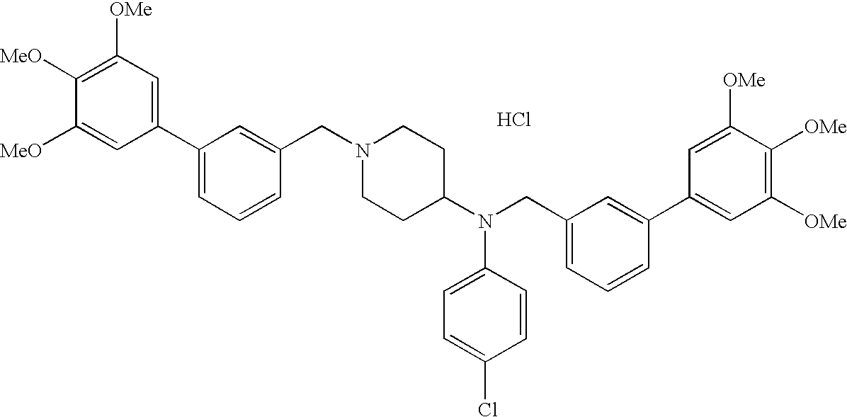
C1([OMe])=C([MeO])C([MeO])=CC(C2=CC=CC(CN3CCC(N(CC4=CC=CC(C5=CC([OMe])=C([OMe])C([OMe])=C5)=C4)C4=CC=C(Cl)C=C4)CC3)=C2)=C1.Cl
